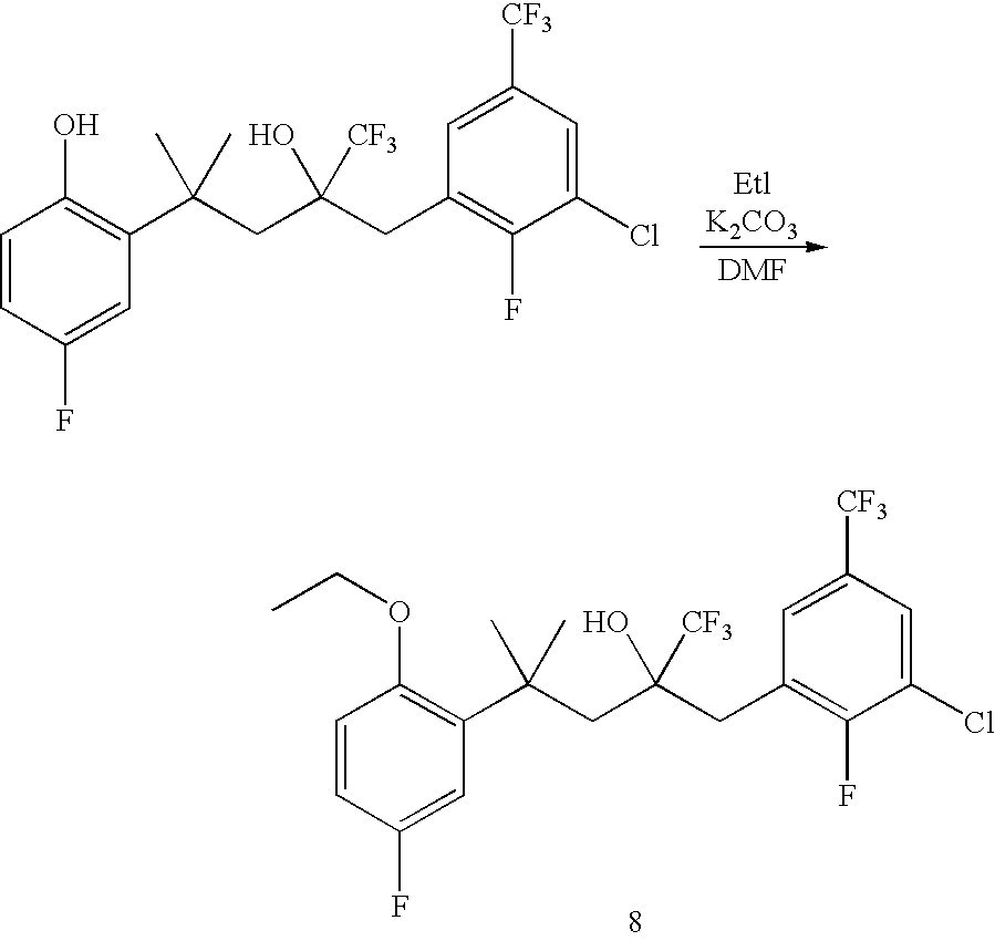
C1=CC(F)=CC(C(CC(CC2=C(F)C(Cl)=CC([CF3])=C2)([CF3])O)(C)C)=C1OCC.C1=CC(F)=CC(C(CC(CC2=C(F)C(Cl)=CC([CF3])=C2)([CF3])O)(C)C)=C1O.[EtlK2CO3].[DMF]
